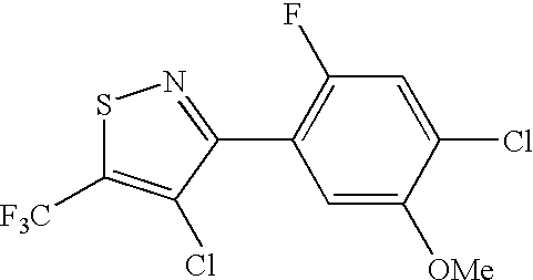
S1C([F3C])=C(Cl)C(C2=C(F)C=C(Cl)C([OMe])=C2)=N1
